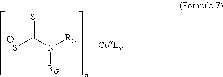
[S-]C(N([RG])[RG])=S
